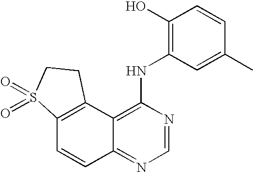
C12=C(C3=C(NC4=C(O)C=CC(C)=C4)N=CN=C3C=C1)CCS2(=O)=O
